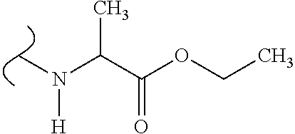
C(C(OCC)=O)(N(C)[H])C
